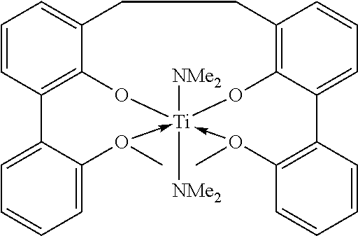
C1=CC2=C3C(=C1)CCC1=C4C(=CC=C1)C1=C(C=CC=C1)O(C)->[Ti]([NMe2])([NMe2])(-O(C)C1=CC=CC=C21)(O3)O4
